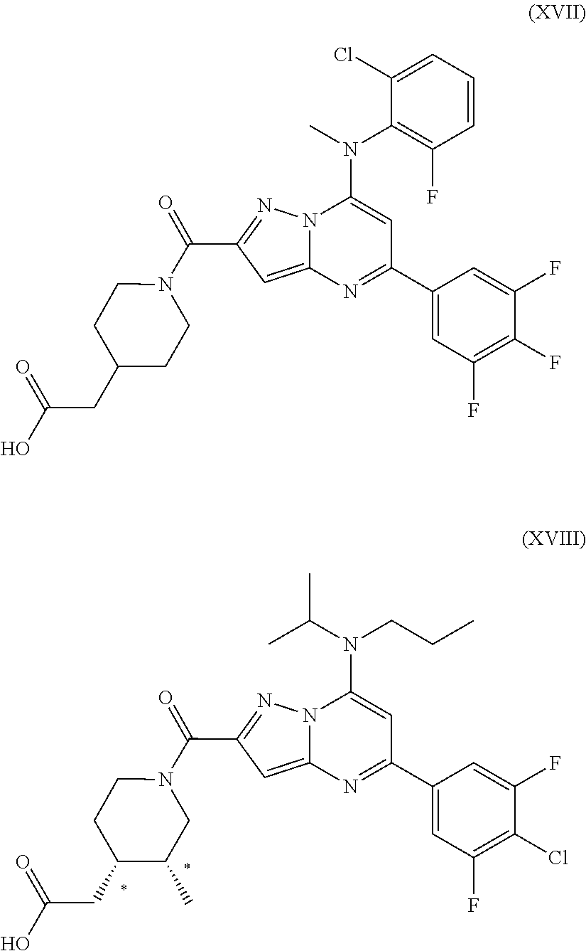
C1C(CC(O)=O)CCN(C(=O)C2=NN3C(=C2)N=C(C2=CC(F)=C(F)C(F)=C2)C=C3N(C)C2=C(F)C=CC=C2Cl)C1.CC1C(CC(O)=O)CCN(C(=O)C2=NN3C(=C2)N=C(C2=CC(F)=C(Cl)C(F)=C2)C=C3N(C(C)C)CCC)C1
